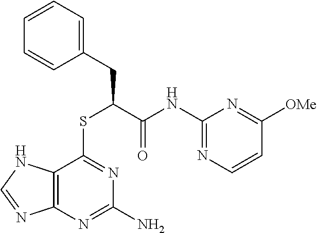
C12=C(N=C(N)N=C1SC(C(NC1=NC=CC([OMe])=N1)=O)CC1=CC=CC=C1)N=CN2
